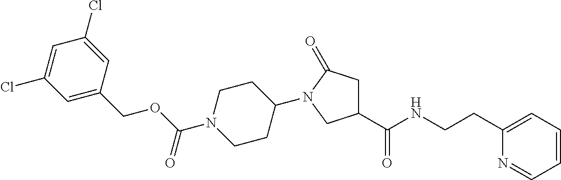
C1=C(COC(=O)N2CCC(N3C(=O)CC(C(=O)NCCC4=CC=CC=N4)C3)CC2)C=C(Cl)C=C1Cl
